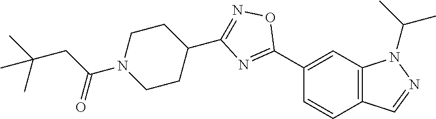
C1(C2=NC(C3CCN(C(CC(C)(C)C)=O)CC3)=NO2)=CC2=C(C=C1)C=NN2C(C)C
